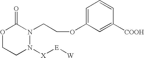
O1CCN([X][E][W])N(CCOC2=CC=CC([COOH])=C2)C1=O
